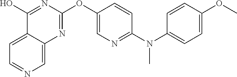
C12=CC=NC=C1N=C(OC1=CN=C(N(C3=CC=C(OC)C=C3)C)C=C1)N=C2O
